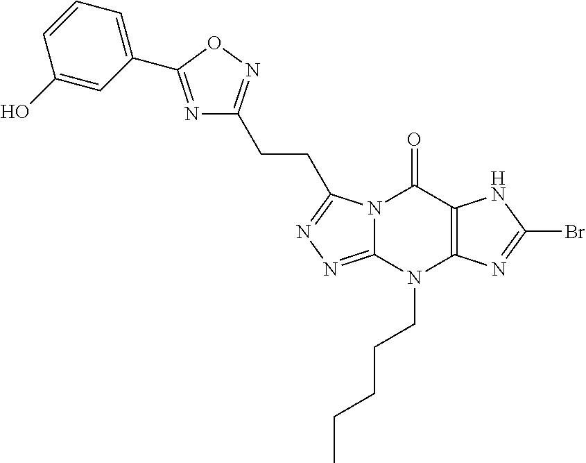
N12C(=NN=C1CCC1=NOC(C3=CC=CC(O)=C3)=N1)N(CCCCC)C1=C(C2=O)NC(Br)=N1
